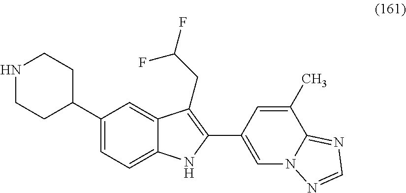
C1(C2CCNCC2)=CC=C2C(=C1)C(CC(F)F)=C(C1=CN3C(=NC=N3)C(C)=C1)N2
